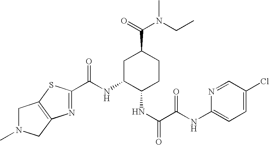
C(NC1C(NC(C(=O)NC2=CC=C(Cl)C=N2)=O)CCC(C(N(CC)C)=O)C1)(=O)C1=NC2=C(S1)CN(C)C2
